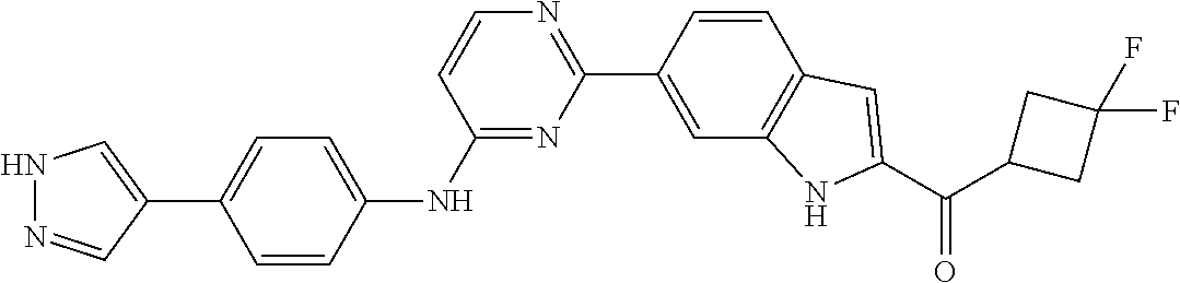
C1(C2=CNN=C2)=CC=C(NC2=NC(C3=CC4=C(C=C3)C=C(C(C3CC(F)(F)C3)=O)N4)=NC=C2)C=C1
